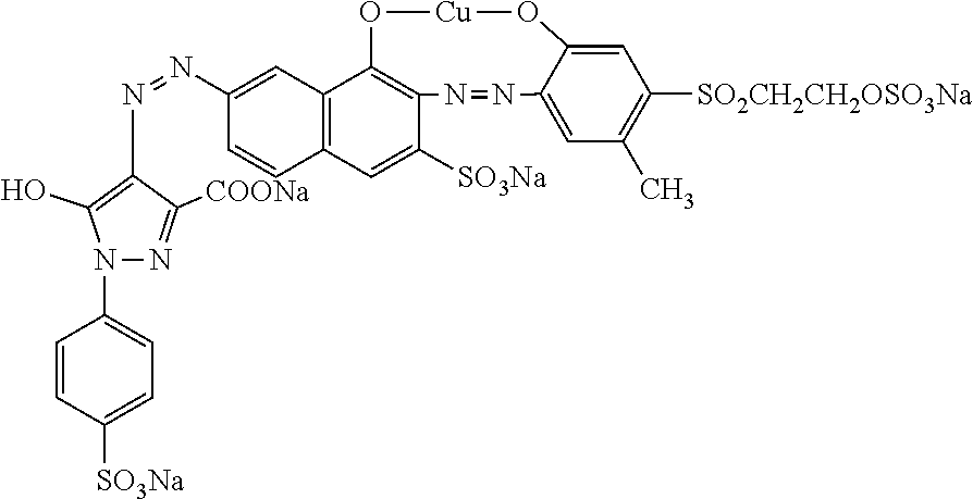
C1=CC([SO3Na])=CC=C1N1N=C([COONa])C(N=NC2=CC3=C(C=C2)C=C([SO3Na])C2=C3O[Cu]OC3=CC([SO2CH2CH2OSO3Na])=C(C)C=C3N=N2)=C1O
